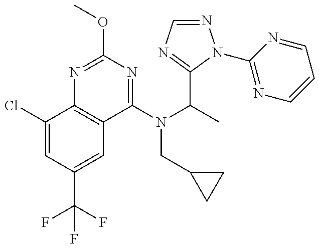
C1(Cl)=CC(C(F)(F)F)=CC2=C1N=C(OC)N=C2N(C(C)C1=NC=NN1C1=NC=CC=N1)CC1CC1
